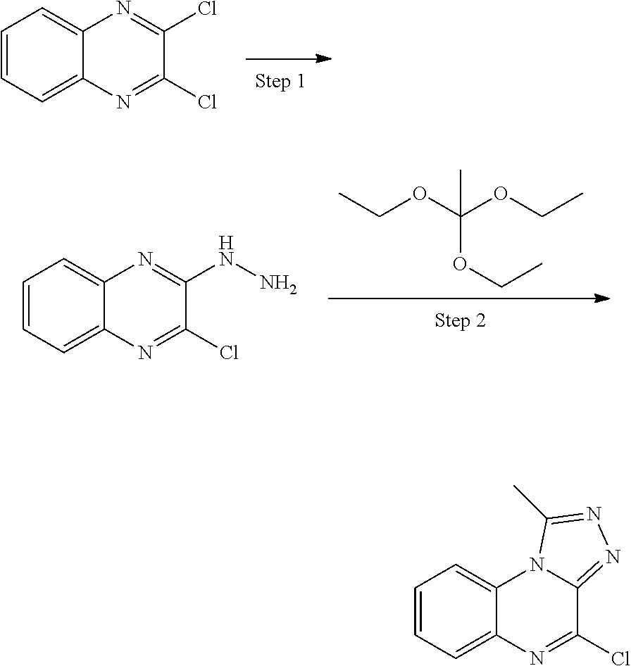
C1=CC=C2C(=C1)N=C(Cl)C(Cl)=N2.CCOC(OCC)(OCC)C.C1=CC=C2C(=C1)N=C(NN)C(Cl)=N2.C1=CC=C2C(=C1)N1C(=NN=C1C)C(Cl)=N2
